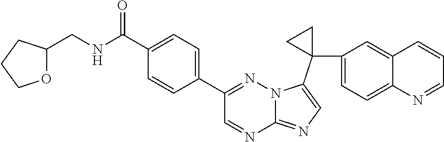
C1(CNC(C2=CC=C(C3=NN4C(=NC=C4C4(C5=CC=C6C(=C5)C=CC=N6)CC4)N=C3)C=C2)=O)OCCC1
